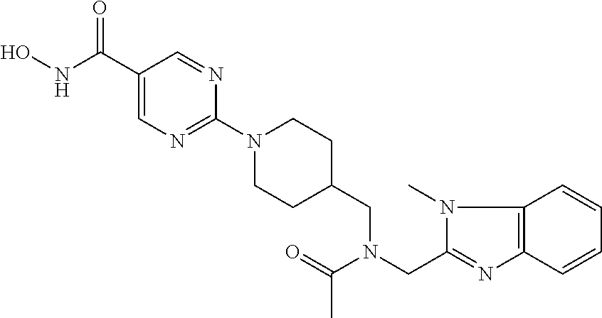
ONC(C1=CN=C(N2CCC(CN(CC3=NC4=C(N3C)C=CC=C4)C(C)=O)CC2)N=C1)=O
